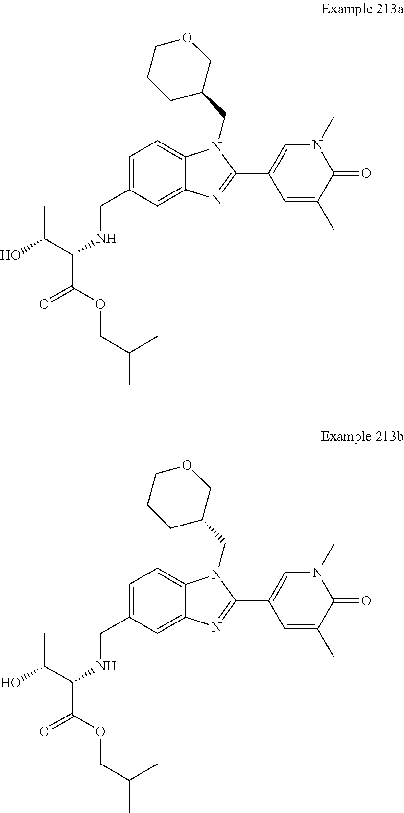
C12=CC(CNC(C(OCC(C)C)=O)C(O)C)=CC=C1N(CC1COCCC1)C(C1=CN(C)C(=O)C(C)=C1)=N2.C12=CC(CNC(C(OCC(C)C)=O)C(O)C)=CC=C1N(CC1COCCC1)C(C1=CN(C)C(=O)C(C)=C1)=N2
